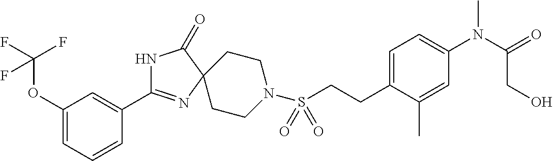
C1(OC(F)(F)F)=CC=CC(C2=NC3(C(=O)N2)CCN(S(CCC2=CC=C(N(C(=O)CO)C)C=C2C)(=O)=O)CC3)=C1
